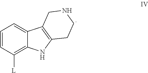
C1=CC([L])=C2C(=C1)C1=C(N2)CCNC1
